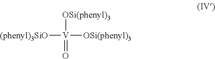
[(phenyl)3SiO][V]([OSi(phenyl)3])([OSi(phenyl)3])=O
